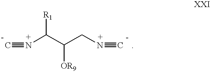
C#NC([R1])C([OR9])CN#C
